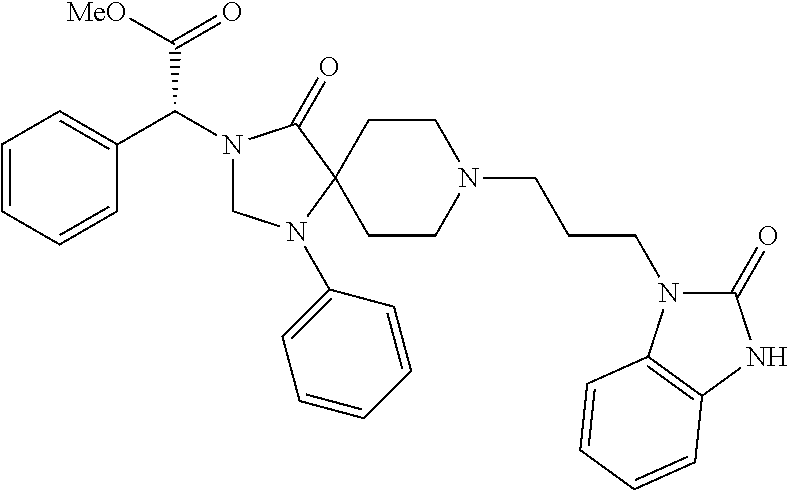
C1=CC=CC(C(N2CN(C3=CC=CC=C3)C3(C2=O)CCN(CCCN2C(=O)NC4=C2C=CC=C4)CC3)C([MeO])=O)=C1
